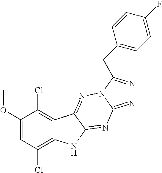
C1(OC)=CC(Cl)=C2C(=C1Cl)C1=NN3C(=NN=C3CC3=CC=C(F)C=C3)N=C1N2
